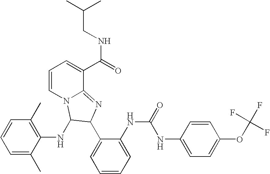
C1=C(C)C(NC2N3C=CC=C(C(=O)NCC(C)C)C3=NC2C2=CC=CC=C2NC(=O)NC2=CC=C(OC(F)(F)F)C=C2)=C(C)C=C1
